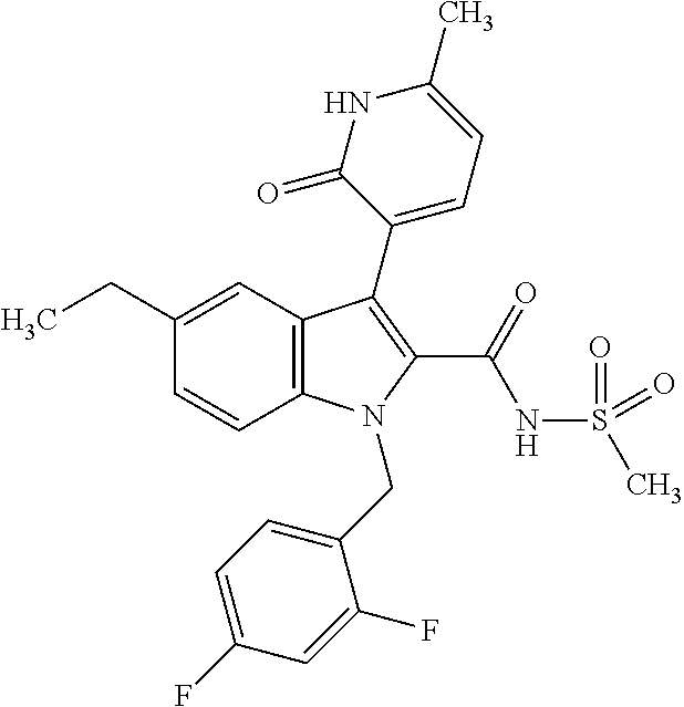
C1(CC)=CC2=C(C=C1)N(CC1=CC=C(F)C=C1F)C(C(NS(C)(=O)=O)=O)=C2C1=CC=C(C)NC1=O
